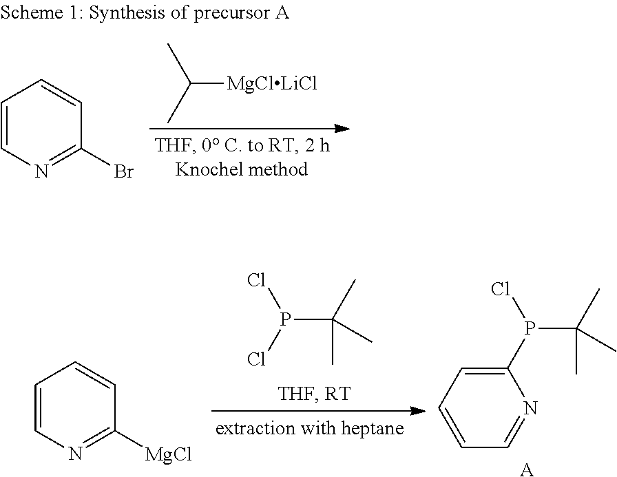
C([MgClLiCl])(C)C.N1=C(Br)C=CC=C1.P(C(C)(C)C)(Cl)C1=CC=CC=N1.[A].N1=C([MgCl])C=CC=C1.P(C(C)(C)C)(Cl)Cl
